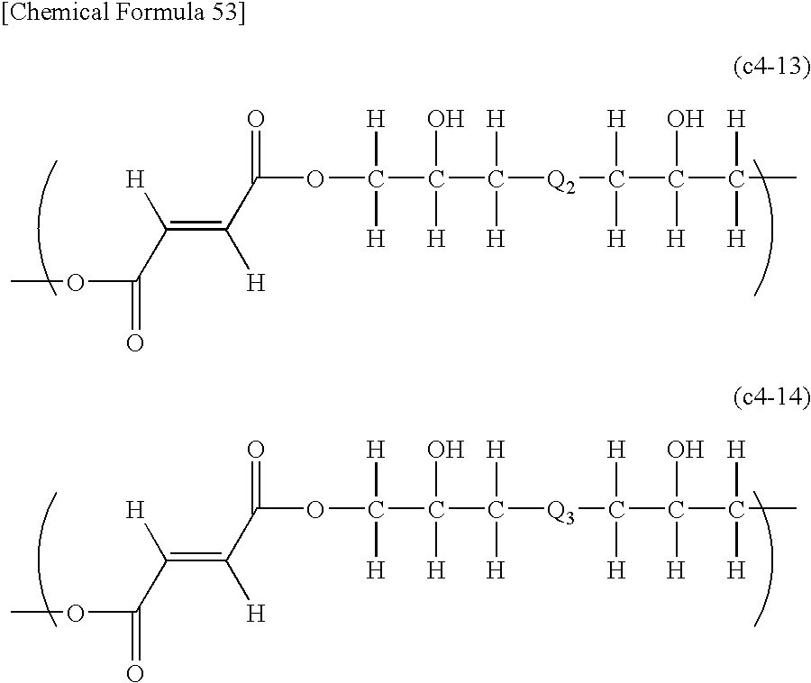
COC(C([H])=C([H])C(OC([H])([H])C(O)([H])C([H])([H])[Q2]C([H])([H])C(O)([H])C([H])([H])C)=O)=O.COC(C([H])=C([H])C(OC([H])([H])C(O)([H])C([H])([H])[Q3]C([H])([H])C(O)([H])C([H])([H])C)=O)=O
